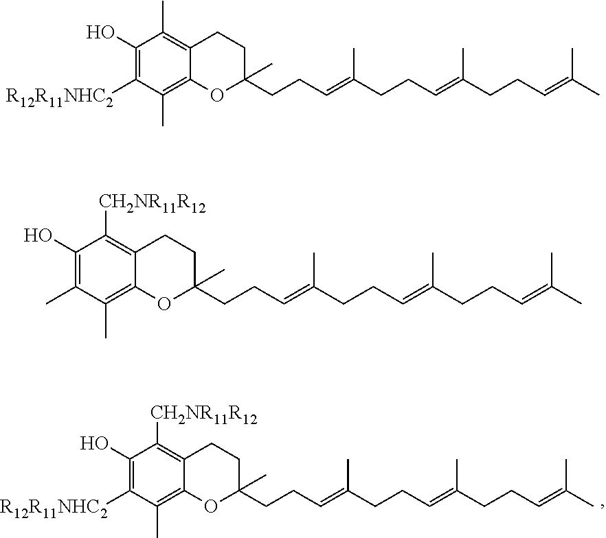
C1(O)=C([R12R11NHC2])C(C)=C2C(=C1[CH2NR11R12])CCC(CCC=C(CCC=C(CCC=C(C)C)C)C)(C)O2.C1(O)=C([R12R11NHC2])C(C)=C2C(=C1C)CCC(CCC=C(CCC=C(CCC=C(C)C)C)C)(C)O2.C1(O)=C(C)C(C)=C2C(=C1[CH2NR11R12])CCC(CCC=C(CCC=C(CCC=C(C)C)C)C)(C)O2
